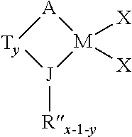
[A]1[Ty][J]([Rx-1-y])[M]1([X])[X]
